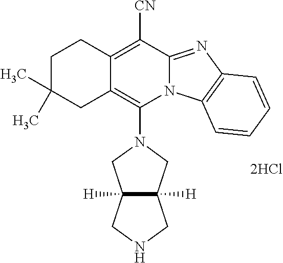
CC1(C)CCC2=C([CN])C3=NC4=C(N3C(N3CC5([H])C([H])(C3)CNC5)=C2C1)C=CC=C4.[2HCl]
